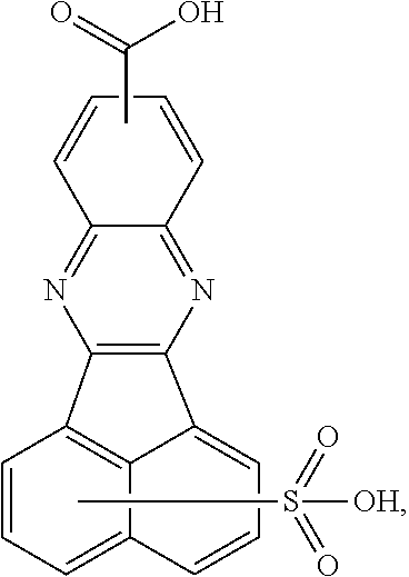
N1=C2C(=NC3=C1C1=CC=CC4=CC=CC3=C41)C=CC=C2.CC(=O)O.CS(=O)(=O)[OH]
